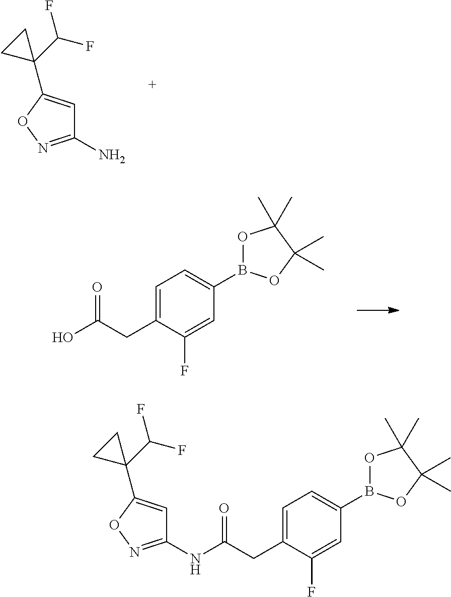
C1(N)=NOC(C2(C(F)F)CC2)=C1.C1=C(CC(O)=O)C(F)=CC(B2OC(C)(C)C(C)(C)O2)=C1.C1=C(CC(NC2=NOC(C3(C(F)F)CC3)=C2)=O)C(F)=CC(B2OC(C)(C)C(C)(C)O2)=C1
